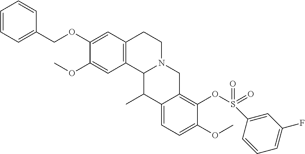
C1(OC)=CC2=C(C=C1OCC1=CC=CC=C1)CCN1C2C(C)C2=CC=C(OC)C(OS(=O)(=O)C3=CC(F)=CC=C3)=C2C1
